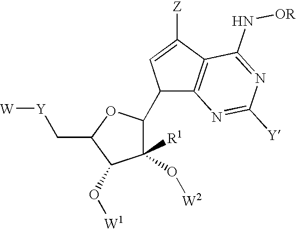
C1(O[W2])([R1])C(C2C3=C(C([Z])=C2)C(N[OR])=NC([Y])=N3)OC(C[Y][W])C1O[W1]
